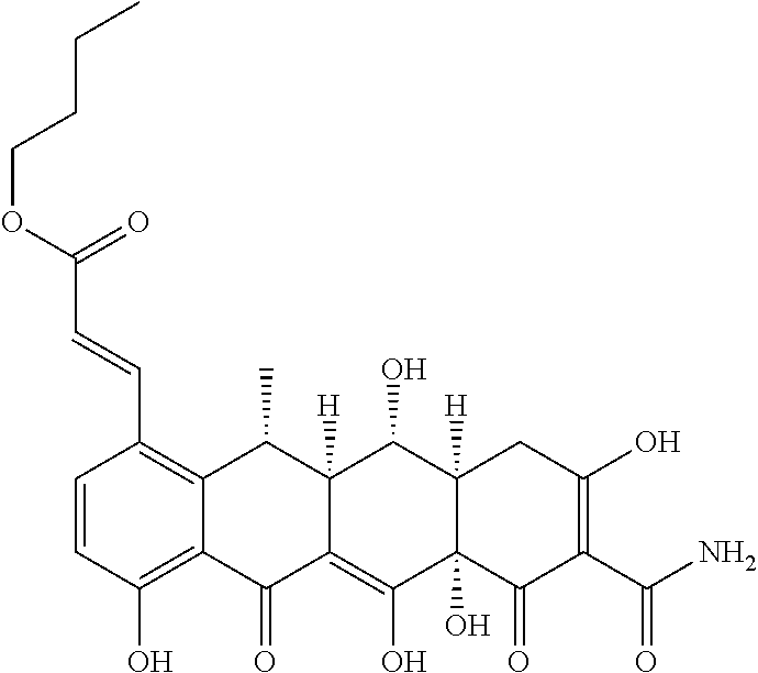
C1=CC(O)=C2C(=C1C=CC(OCCCC)=O)C(C)C1([H])C(=C(O)C3(O)C([H])(C1O)CC(O)=C(C(N)=O)C3=O)C2=O
